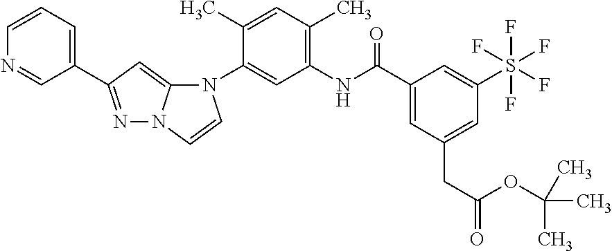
N1=C(C2=CC=CN=C2)C=C2N1C=CN2C1=CC(NC(C2=CC(CC(=O)OC(C)(C)C)=CC(S(F)(F)(F)(F)F)=C2)=O)=C(C)C=C1C
